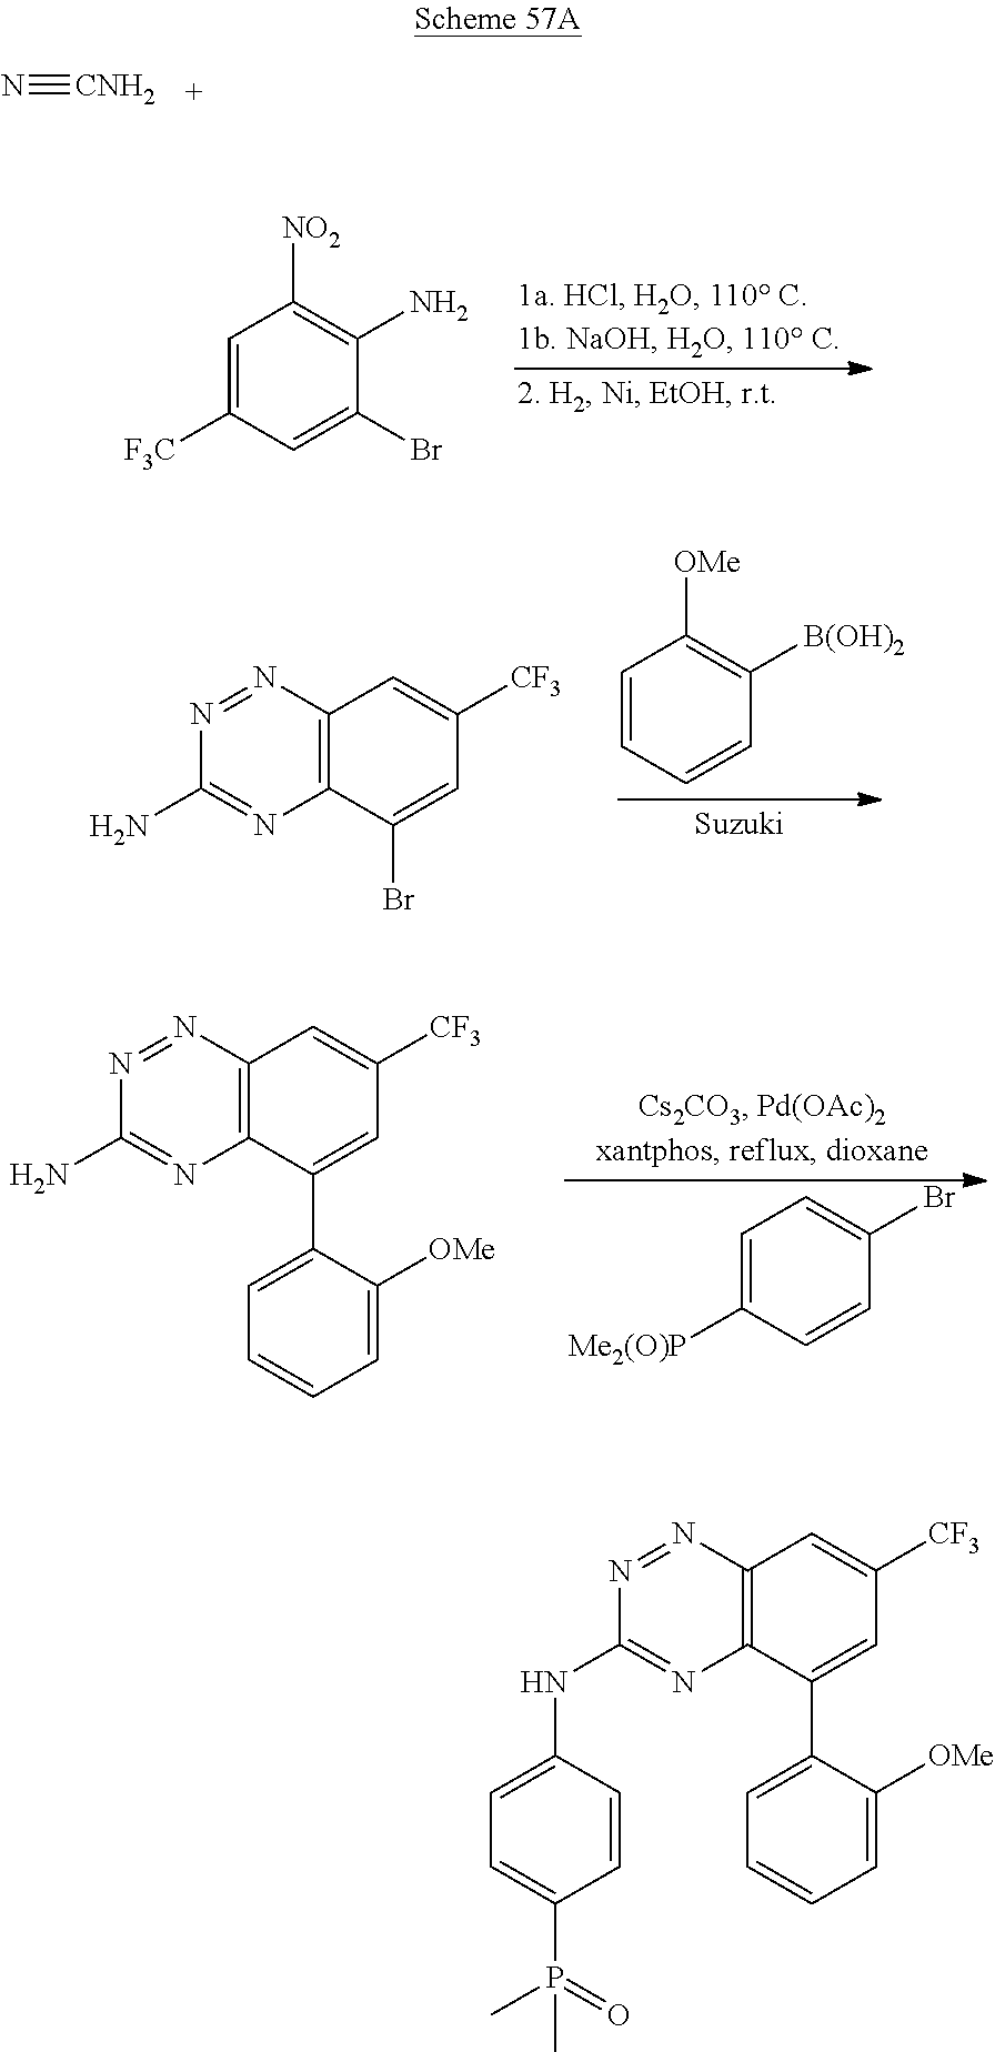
N1=NC2=C(N=C1NC1=CC=C(P(=O)(C)C)C=C1)C(C1=CC=CC=C1[OMe])=CC([CF3])=C2.C1=C([F3C])C=C(Br)C(N)=C1[NO2].N1=NC2=C(N=C1N)C(Br)=CC([CF3])=C2.C1=CC=CC([B(OH)2])=C1[OMe].N1=NC2=C(N=C1N)C(C1=CC=CC=C1[OMe])=CC([CF3])=C2.C1=C([Me2(O)P])C=CC(Br)=C1.N#[CNH2]
